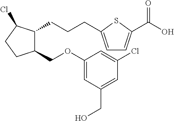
C1(COC2=CC(CO)=CC(Cl)=C2)C(CCCC2=CC=C(C(O)=O)S2)C(Cl)CC1
